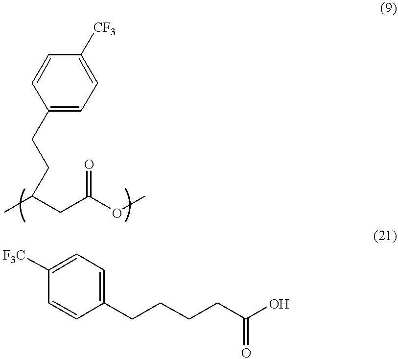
C1(CCC(C)CC(OC)=O)=CC=C([CF3])C=C1.C1([F3C])=CC=C(CCCCC(O)=O)C=C1
